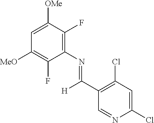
C1=C([OMe])C(F)=C(N=C(C2=C(Cl)C=C(Cl)N=C2)[H])C(F)=C1[MeO]
